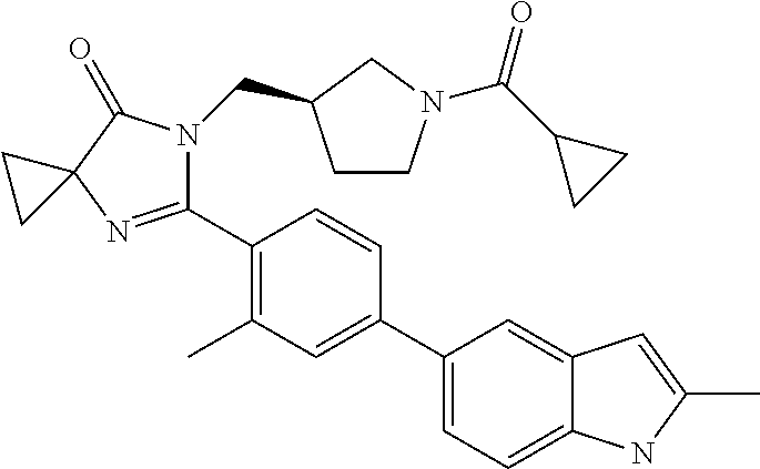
C1(C2=C(C)C=C(C3=CC=C4C(=C3)C=C(C)N4)C=C2)=NC2(C(=O)N1CC1CCN(C(C3CC3)=O)C1)CC2
